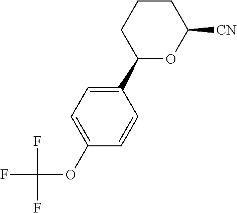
C1(C2OC([CN])CCC2)=CC=C(OC(F)(F)F)C=C1
